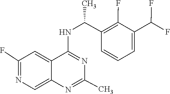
C1(C(NC2=NC(C)=NC3=CN=C(F)C=C32)C)=C(F)C(C(F)F)=CC=C1
